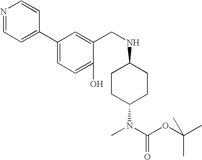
N1=CC=C(C2=CC=C(O)C(CNC3CCC(N(C(OC(C)(C)C)=O)C)CC3)=C2)C=C1
